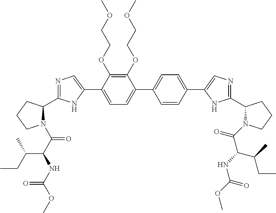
C1(OCCOC)=C(OCCOC)C(C2=CN=C(C3N(C(C(NC(OC)=O)C(CC)C)=O)CCC3)N2)=CC=C1C1=CC=C(C2=CN=C(C3N(C(=O)C(NC(OC)=O)C(C)CC)CCC3)N2)C=C1
